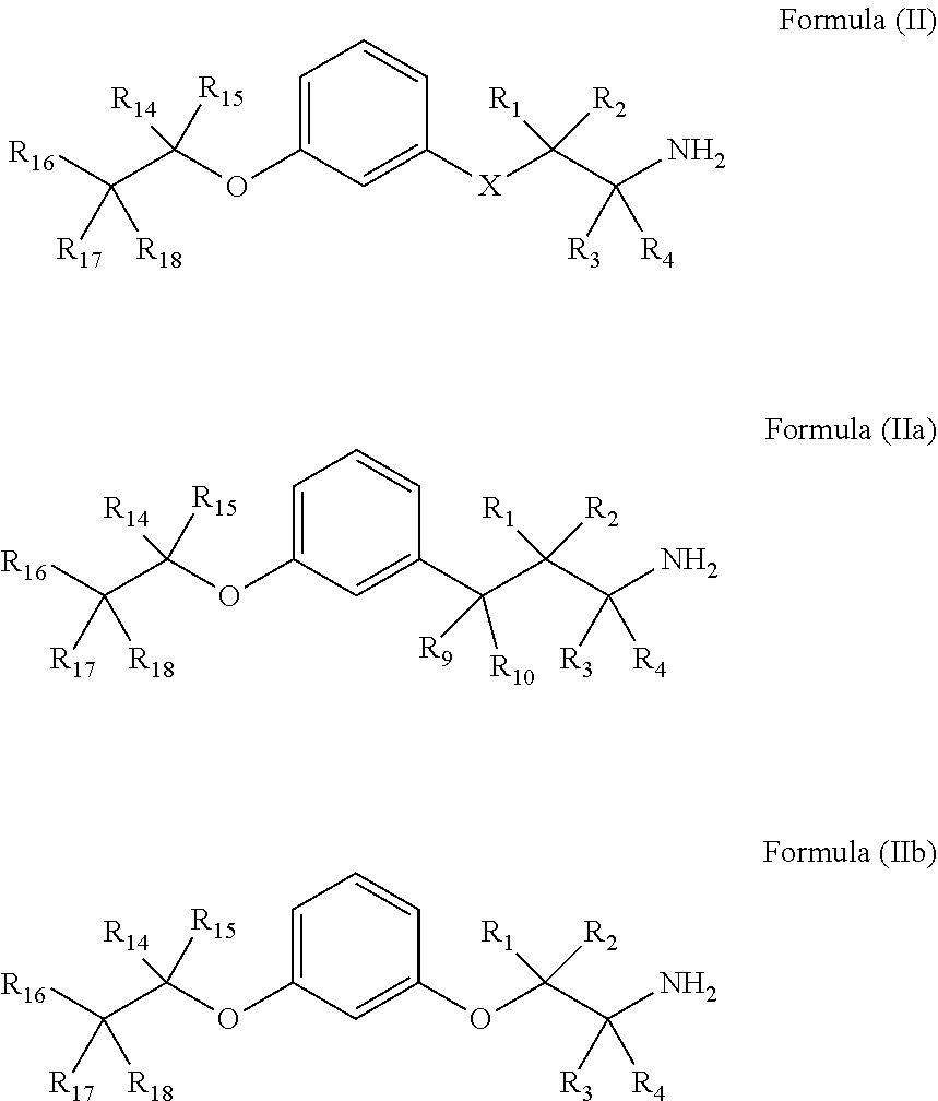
C1=C(OC(C([R16])([R17])[R18])([R14])[R15])C=C([X]C(C(N)([R3])[R4])([R1])[R2])C=C1.C1=C(OC(C([R16])([R17])[R18])([R14])[R15])C=C(C(C(C(N)([R3])[R4])([R1])[R2])([R9])[R10])C=C1.C1=C(OC(C([R16])([R17])[R18])([R14])[R15])C=C(OC(C(N)([R3])[R4])([R1])[R2])C=C1
